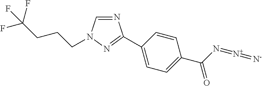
N1=CN(CCCC(F)(F)F)N=C1C1=CC=C(C(N=[N+]=[N-])=O)C=C1
